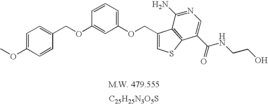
[C25H25N3O5S].COC1=CC=C(COC2=CC(OCC3=CSC4=C3C(N)=NC=C4C(=O)NCCO)=CC=C2)C=C1
